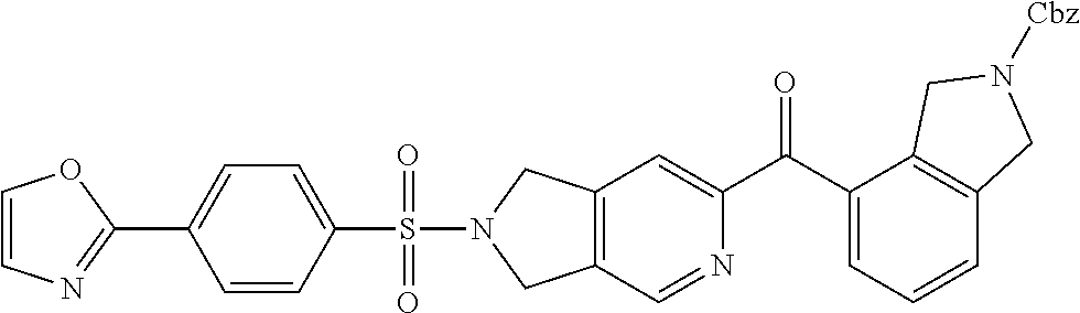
C12=C(C=NC(C(C3=CC=CC4=C3CN([Cbz])C4)=O)=C1)CN(S(C1=CC=C(C3=NC=CO3)C=C1)(=O)=O)C2
